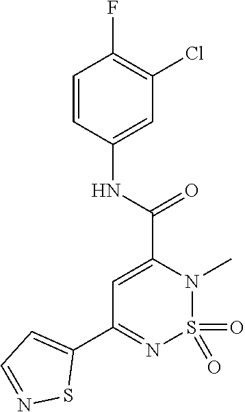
O=S1(=O)N(C)C(C(=O)NC2=CC(Cl)=C(F)C=C2)=CC(C2=CC=NS2)=N1
